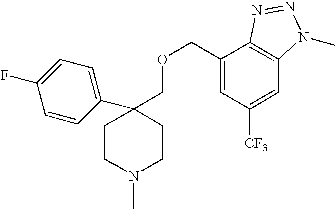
O(CC1=CC([CF3])=CC2=C1N=NN2C)CC1(C2=CC=C(F)C=C2)CCN(C)CC1
